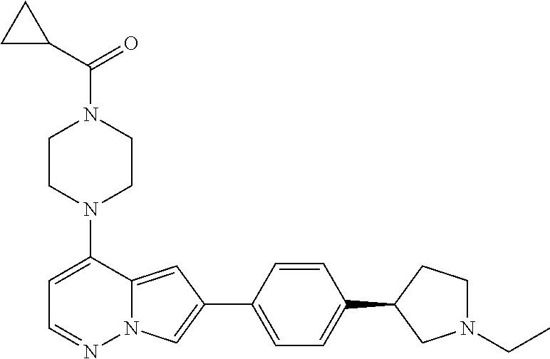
C1CN(C2=CC=NN3C2=CC(C2=CC=C(C4CN(CC)CC4)C=C2)=C3)CCN1C(C1CC1)=O
